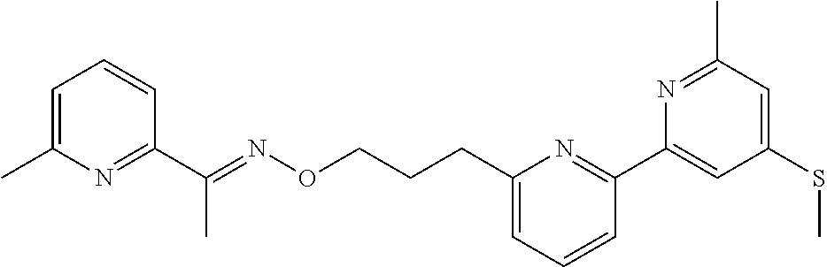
C1=C(C)N=C(C(=NOCCCC2=CC=CC(C3=CC(SC)=CC(C)=N3)=N2)C)C=C1
